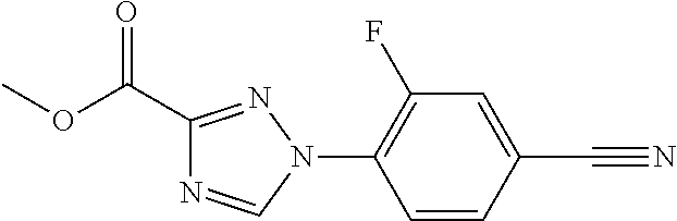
C1(C(OC)=O)=NN(C2=C(F)C=C(C#N)C=C2)C=N1
